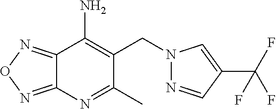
C12=NON=C1C(N)=C(CN1N=CC(C(F)(F)F)=C1)C(C)=N2
